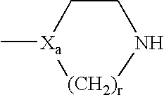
[Xa]1(C)CCN[(CH2)r]1
